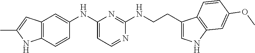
C12=C(C=CC(NC3=CC=NC(NCCC4=CNC5=C4C=CC(OC)=C5)=N3)=C1)NC(C)=C2
